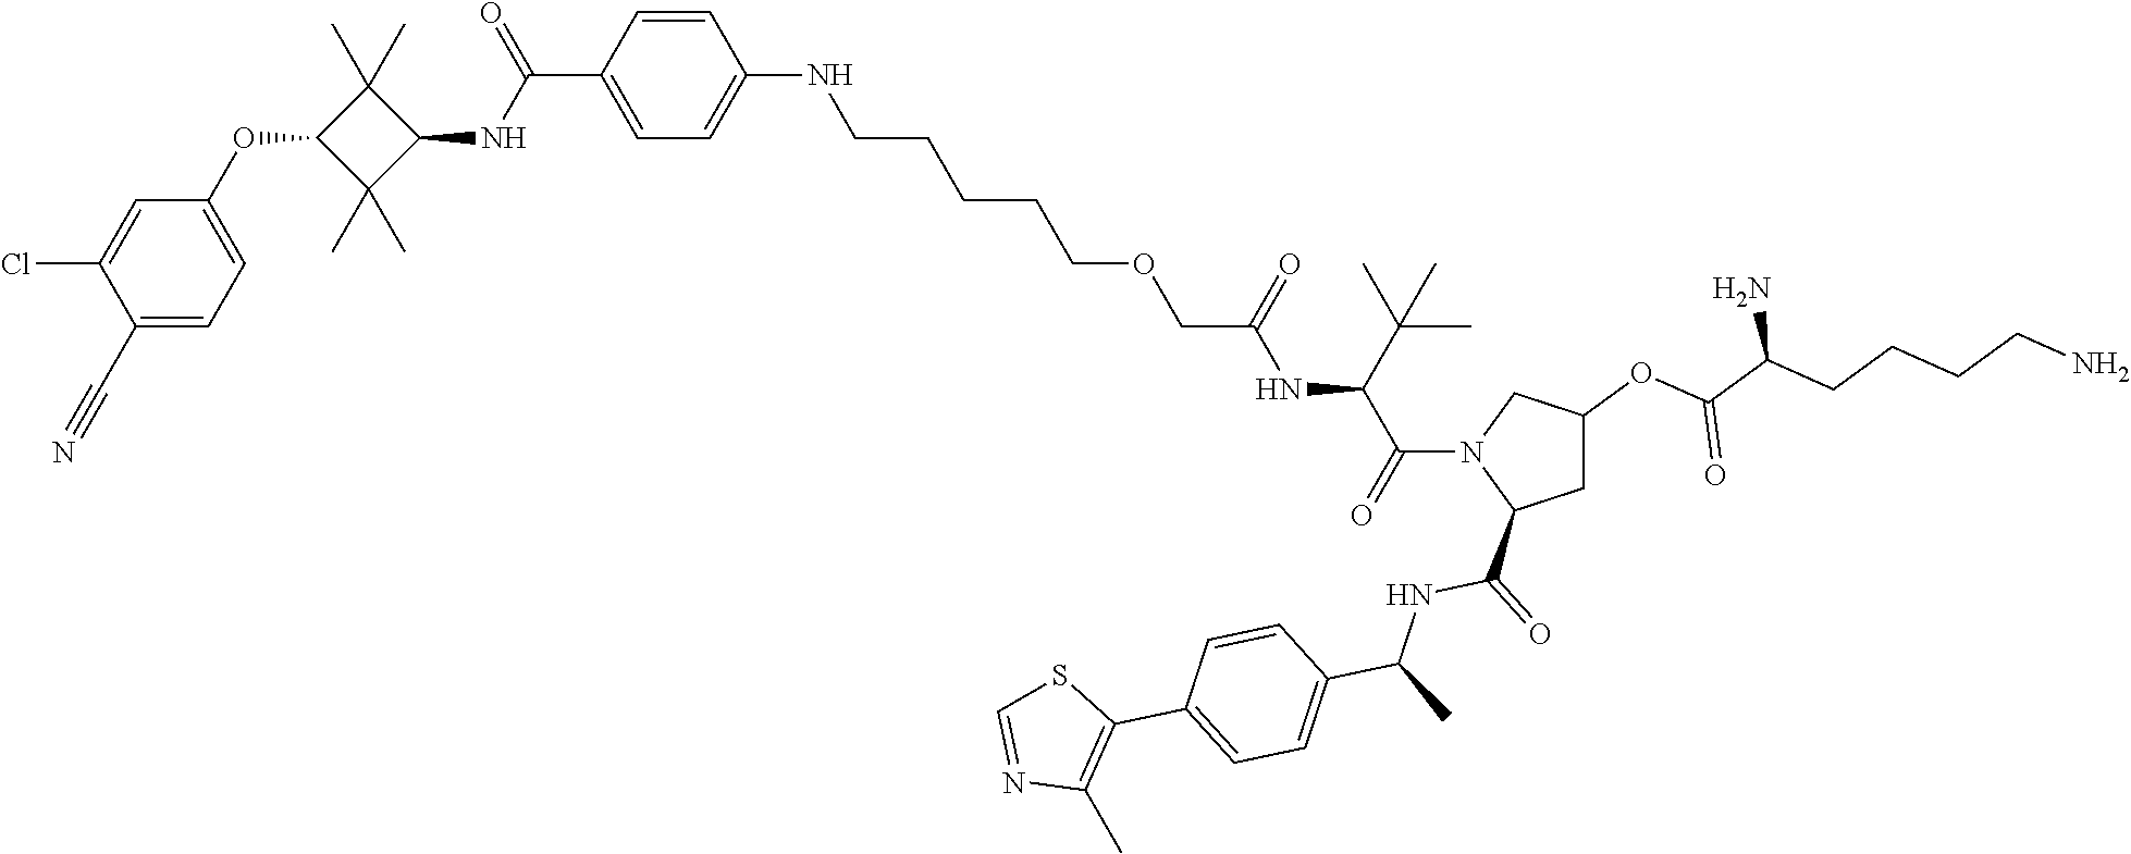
C1(C#N)=CC=C(OC2C(C)(C)C(NC(C3=CC=C(NCCCCCOCC(NC(C(N4C(C(NC(C)C5=CC=C(C6=C(C)N=CS6)C=C5)=O)CC(OC(=O)C(N)CCCCN)C4)=O)C(C)(C)C)=O)C=C3)=O)C2(C)C)C=C1Cl
